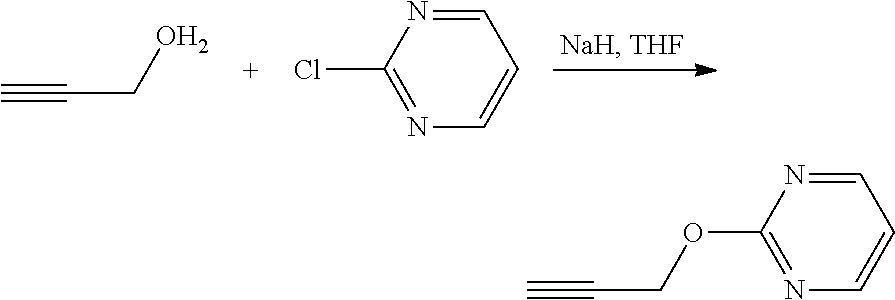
C(CO)#C.C1=CN=C(Cl)N=C1.C1=CN=C(OCC#C)N=C1
